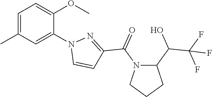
C1=C(C)C=C(N2C=CC(C(N3CCCC3C(O)C(F)(F)F)=O)=N2)C(OC)=C1
